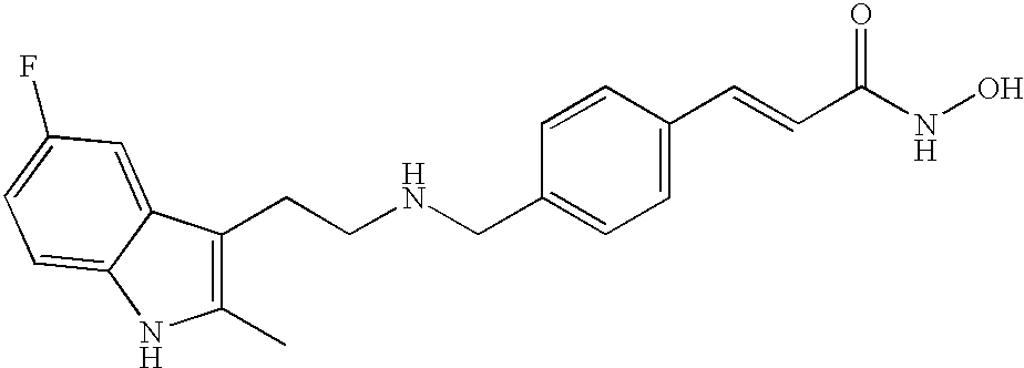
C1(C)=C(CCNCC2=CC=C(C=CC(NO)=O)C=C2)C2=CC(F)=CC=C2N1
